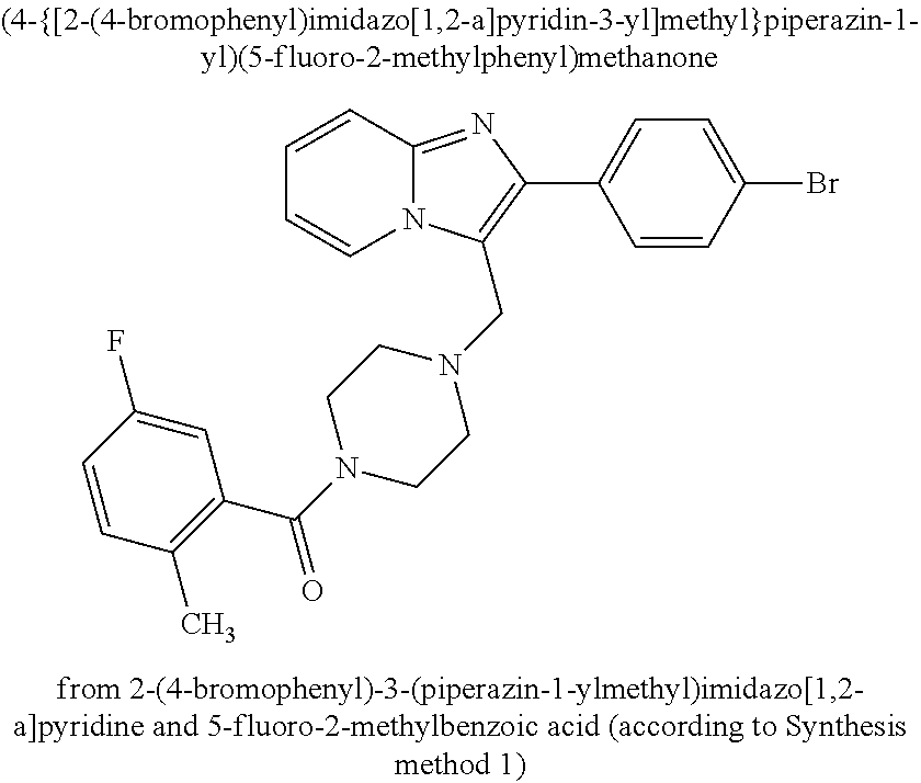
C1=CC2=NC(C3=CC=C(Br)C=C3)=C(CN3CCN(C(C4=C(C)C=CC(F)=C4)=O)CC3)N2C=C1
